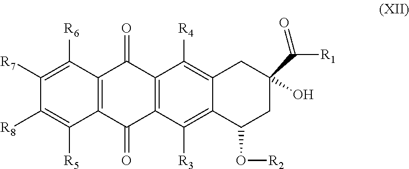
C1([R7])=C([R6])C2=C(C([R5])=C1[R8])C(=O)C1=C(C2=O)C([R4])=C2C(=C1[R3])C(O[R2])CC(O)(C([R1])=O)C2
